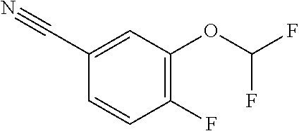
C1(F)=C(OC(F)F)C=C(C#N)C=C1
